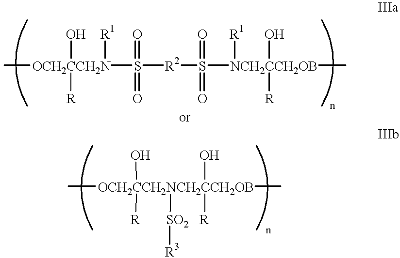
[OCH2CCH2N](S([R2]S([NCH2CCH2OB](O)([R])([R1])C)(=O)=O)(=O)=O)(O)([R])([R1])C.[OCH2CCH2NCH2CCH2OB](O)([R])([SO2][R3])(O)([R])(C)C
